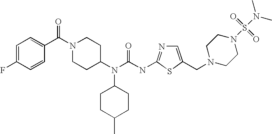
C1=C(CN2CCN(S(N(C)C)(=O)=O)CC2)SC(NC(N(C2CCC(C)CC2)C2CCN(C(C3=CC=C(F)C=C3)=O)CC2)=O)=N1
